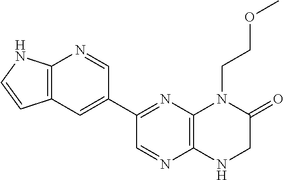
C12=C(C=C(C3=NC4=C(N=C3)NCC(=O)N4CCOC)C=N1)C=CN2
